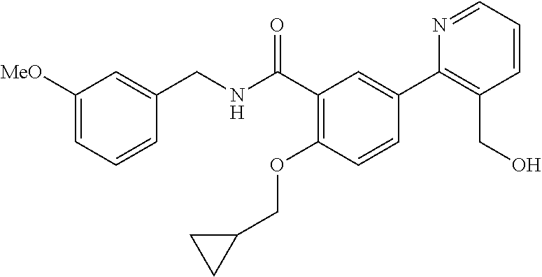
C1=CC=C([MeO])C=C1CNC(C1=C(OCC2CC2)C=CC(C2=C(CO)C=CC=N2)=C1)=O
